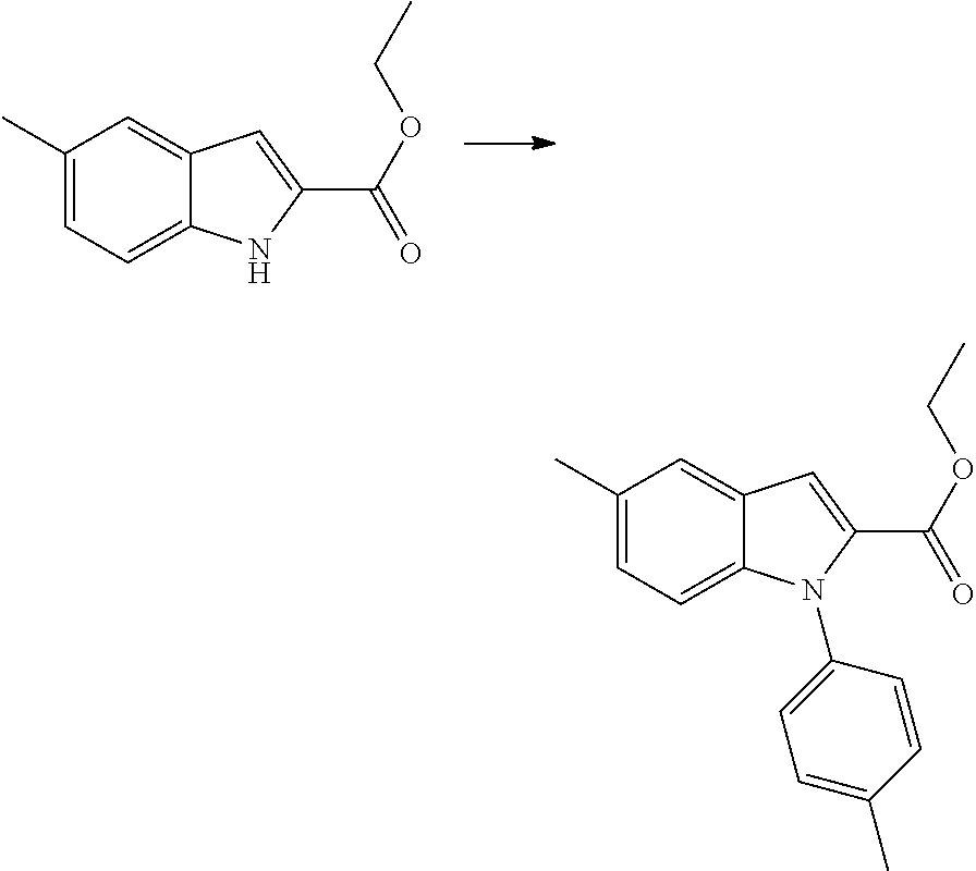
C1(C)=CC=C2C(=C1)C=C(C(OCC)=O)N2.C1(C)=CC=C(N2C3=CC=C(C)C=C3C=C2C(OCC)=O)C=C1
